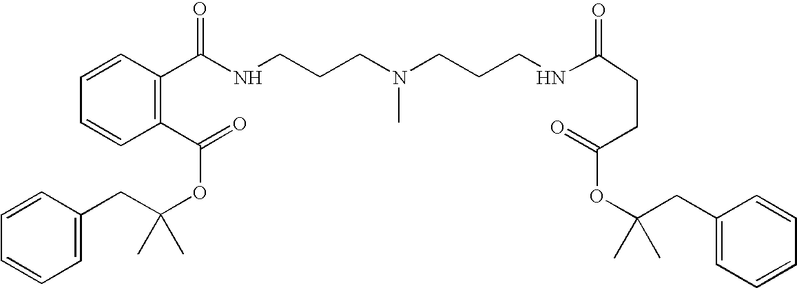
C1(C(OC(CC2=CC=CC=C2)(C)C)=O)=C(C(NCCCN(C)CCCNC(=O)CCC(=O)OC(CC2=CC=CC=C2)(C)C)=O)C=CC=C1
